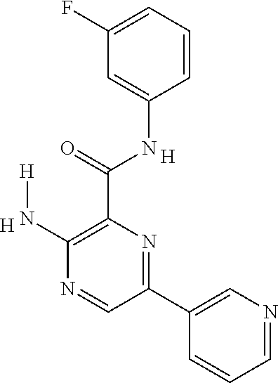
C1=CC=C(F)C=C1NC(C1=C(N[H])N=CC(C2=CN=CC=C2)=N1)=O.[H].[H]
